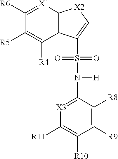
C1([R6])=[X1]C2=C(C([R4])=C1[R5])C(S(=O)(=O)N([H])C1=[X3]C([R11])=C([R10])C([R9])=C1[R8])=C[X2]2
